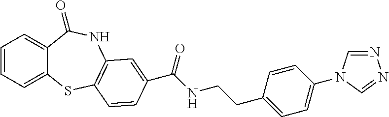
C1=CC=C2C(=C1)C(=O)NC1=C(S2)C=CC(C(NCCC2=CC=C(N3C=NN=C3)C=C2)=O)=C1
